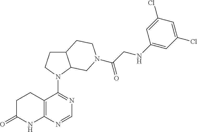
N1(C2=NC=NC3=C2CCC(=O)N3)C2C(CC1)CCN(C(CNC1=CC(Cl)=CC(Cl)=C1)=O)C2
